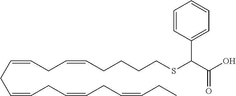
C(CC=CCC=CCC=CCC)=CCC=CCCCCSC(C(O)=O)C1=CC=CC=C1
